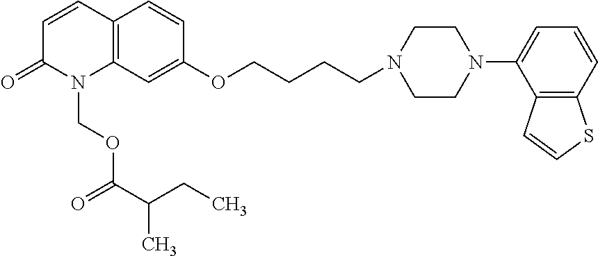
C1=CC2=C(N(COC(=O)C(CC)C)C1=O)C=C(OCCCCN1CCN(C3=CC=CC4=C3C=CS4)CC1)C=C2
